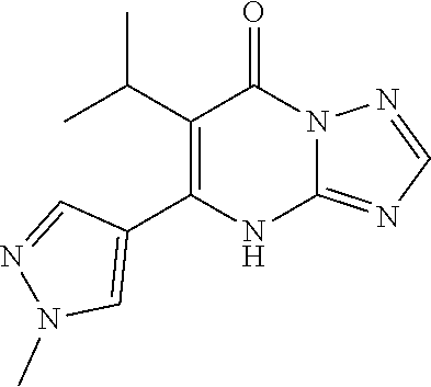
C12=NC=NN1C(=O)C(C(C)C)=C(C1=CN(C)N=C1)N2
